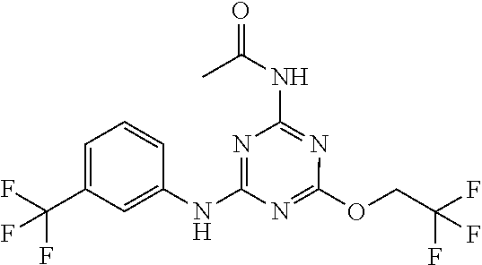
C1=CC(NC2=NC(NC(C)=O)=NC(OCC(F)(F)F)=N2)=CC(C(F)(F)F)=C1
